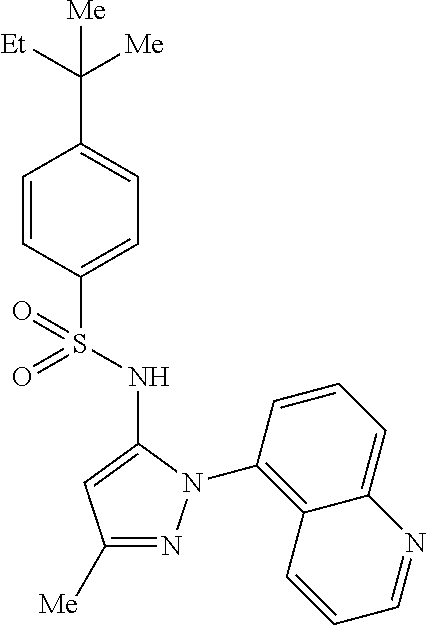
C1=CC(S(=O)(NC2=CC([Me])=NN2C2=C3C(=CC=C2)N=CC=C3)=O)=CC=C1C([Et])([Me])[Me]
